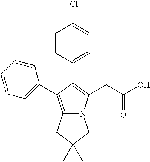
C1(C2=C(CC(O)=O)N3C(=C2C2=CC=CC=C2)CC(C)(C)C3)=CC=C(Cl)C=C1
